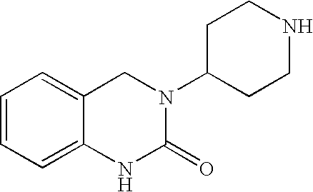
C1=CC=C2C(=C1)CN(C1CCNCC1)C(=O)N2
